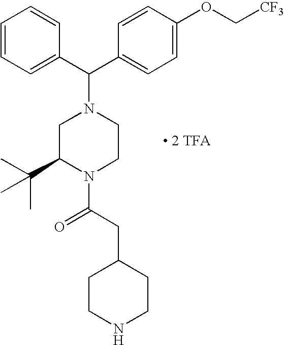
C(C1=CC=C(OC[CF3])C=C1)(N1CC(C(C)(C)C)N(C(CC2CCNCC2)=O)CC1)C1=CC=CC=C1.[ 2 TFA]
